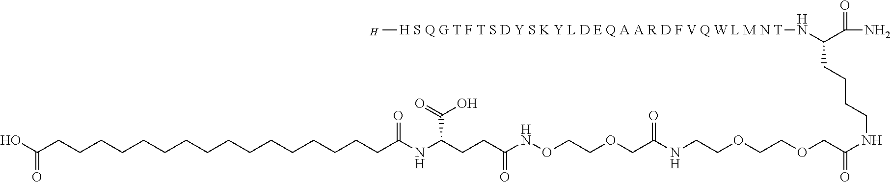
N(C(C(N)=O)CCCCNC(=O)COCCOCCNC(COCCONC(CCC(NC(CCCCCCCCCCCCCCCCC(O)=O)=O)C(O)=O)=O)=O)[H S Q G T F T S D Y S K Y L D E Q A A R D F V Q W L M N T]C.[H]
